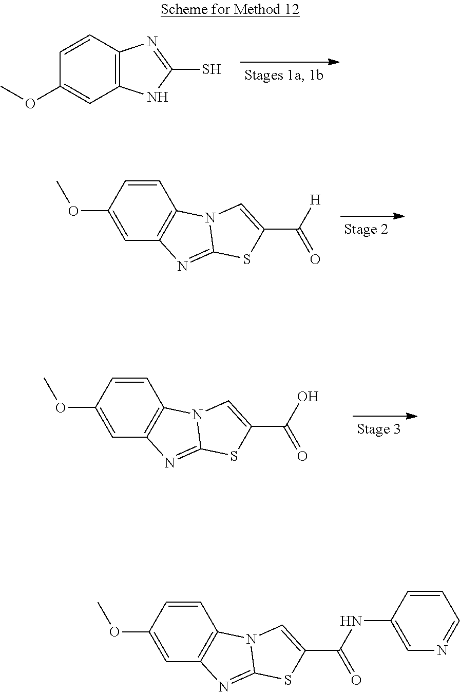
C1=CC2=C(C=C1OC)NC(S)=N2.C1=C(OC)C=CC2=C1N=C1N2C=C(C([H])=O)S1.C1=C(OC)C=CC2=C1N=C1N2C=C(C(O)=O)S1.C1=C(OC)C=CC2=C1N=C1N2C=C(C(NC2=CN=CC=C2)=O)S1
